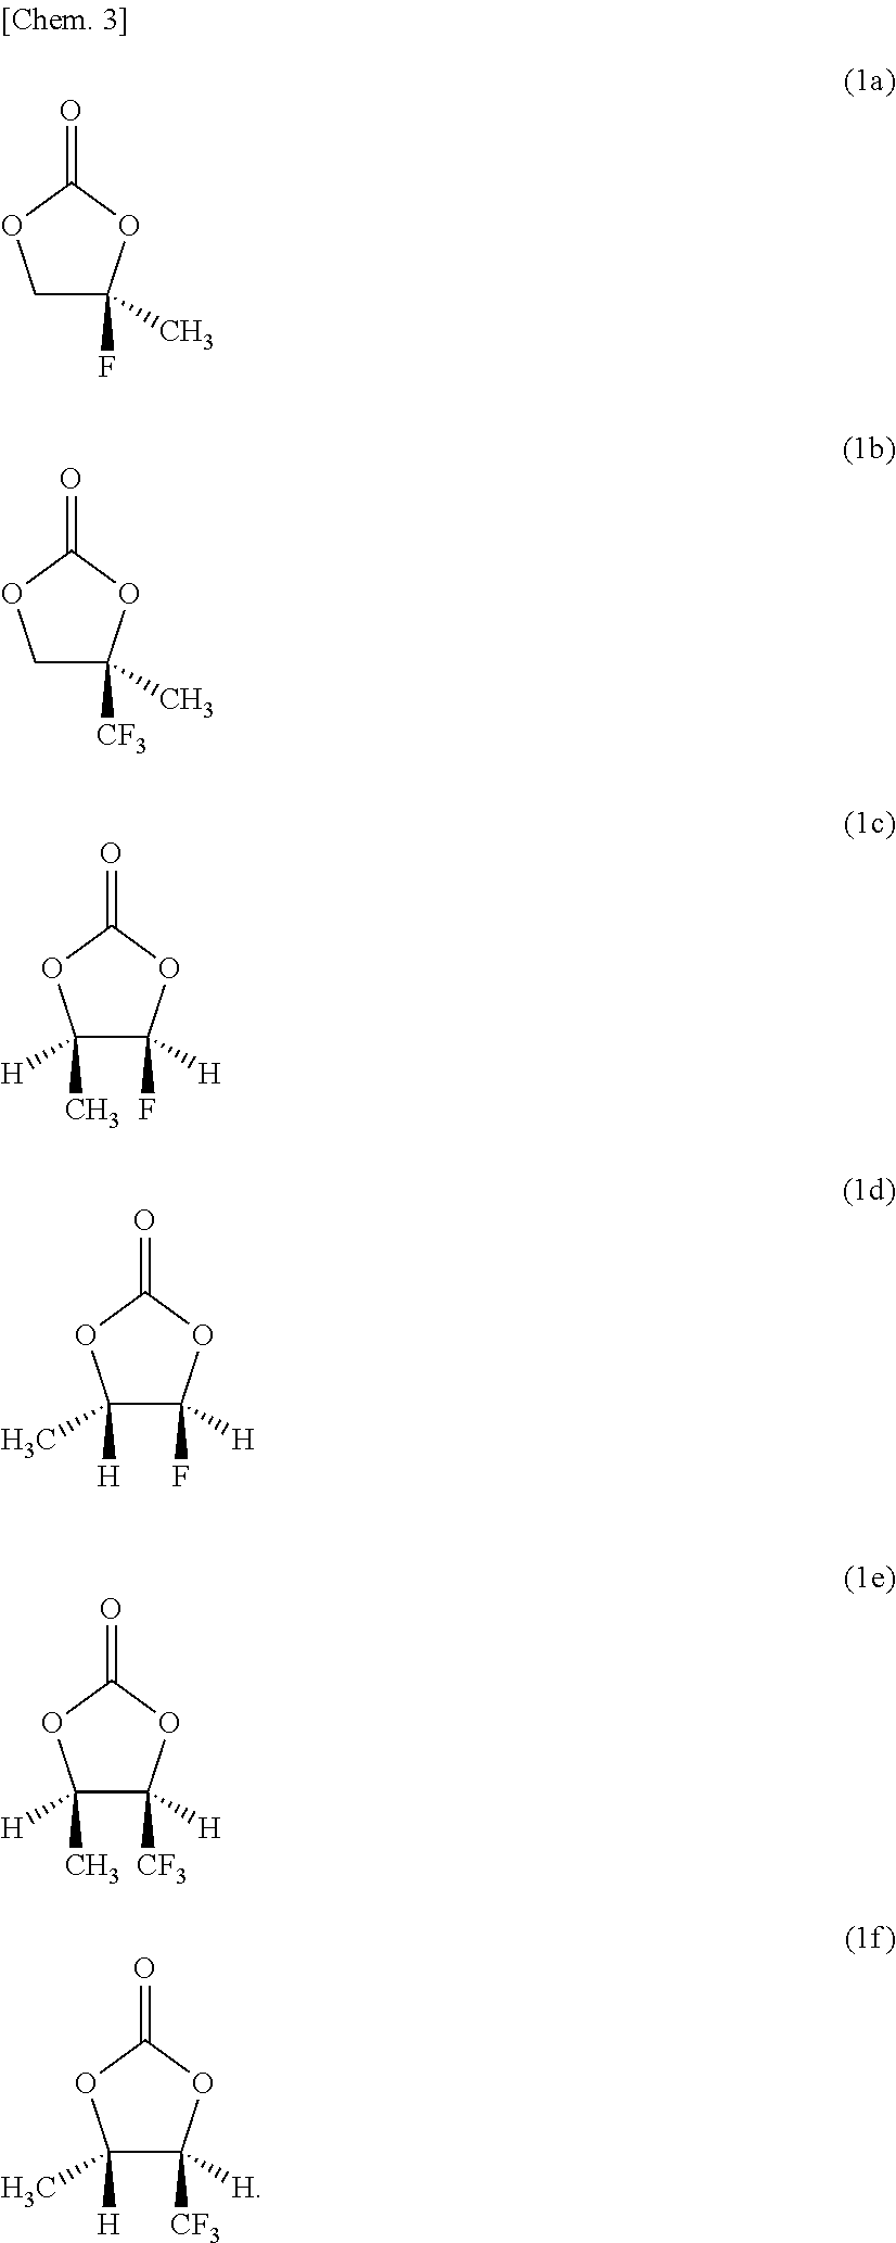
C1C(F)(C)OC(=O)O1.C1C([CF3])(C)OC(=O)O1.C1([H])(C)C(F)([H])OC(=O)O1.C1(C)([H])C(F)([H])OC(=O)O1.C1(C)([H])C([CF3])([H])OC(=O)O1.C1(C)([H])C([CF3])([H])OC(=O)O1
